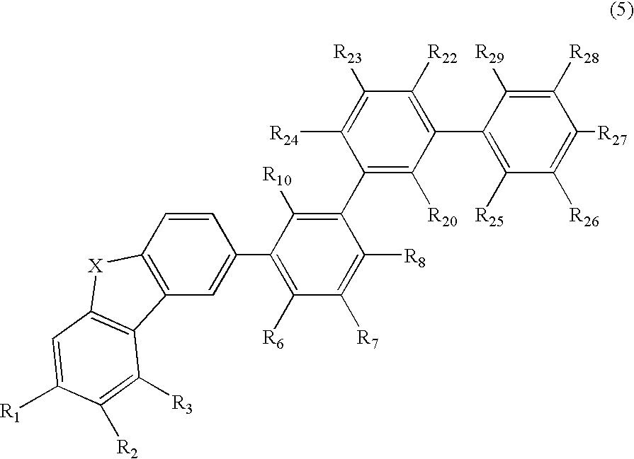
C1(C2=C([R6])C([R7])=C([R8])C(C3=C([R20])C(C4=C([R25])C([R26])=C([R27])C([R28])=C4[R29])=C([R22])C([R23])=C3[R24])=C2[R10])=CC2=C(C=C1)[X]C1=C2C([R3])=C([R2])C([R1])=C1
